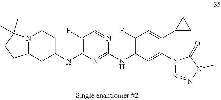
N12C(CC(NC3=C(F)C=NC(NC4=C(F)C=C(C5CC5)C(N5N=NN(C)C5=O)=C4)=N3)CC1)CCC2(C)C
